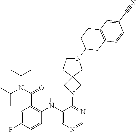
C1(NC2=C(C(N(C(C)C)C(C)C)=O)C=C(F)C=C2)=CN=CN=C1N1CC2(C1)CCN(C1CC3=C(CC1)C=C(C#N)C=C3)C2
